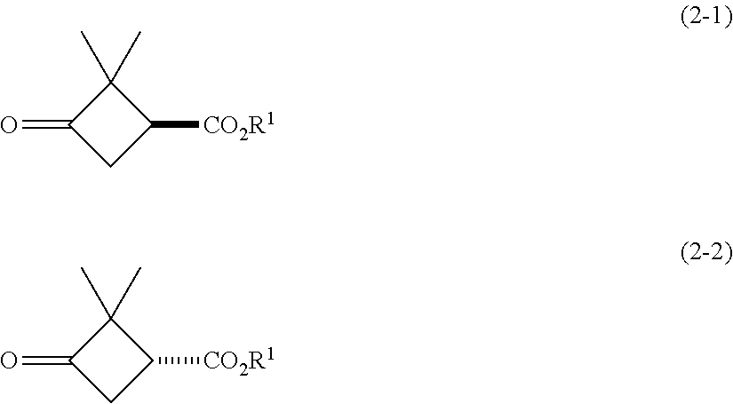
C1(=O)CC([CO2R1])C1(C)C.C1(=O)CC([CO2R1])C1(C)C
